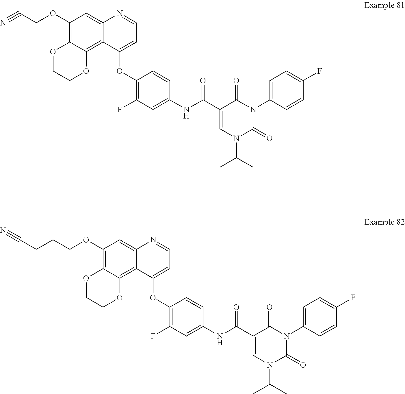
C1(OCC#N)=C2C(=C3C(=C1)N=CC=C3OC1=C(F)C=C(NC(C3=CN(C(C)C)C(=O)N(C4=CC=C(F)C=C4)C3=O)=O)C=C1)OCCO2.C1(OCCCC#N)=C2C(=C3C(=C1)N=CC=C3OC1=C(F)C=C(NC(C3=CN(C(C)C)C(=O)N(C4=CC=C(F)C=C4)C3=O)=O)C=C1)OCCO2
